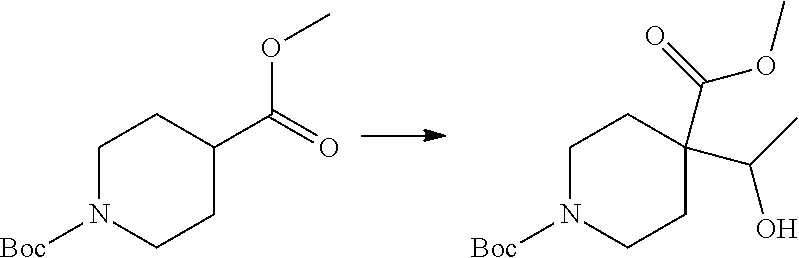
C1N([Boc])CCC(C(=O)OC)C1.C1N([Boc])CCC(C(C)O)(C(=O)OC)C1
